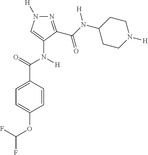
C1=C(C(=O)N([H])C2=CN([H])N=C2C(N(C2CCN([H])CC2)[H])=O)C=CC(OC(F)F)=C1
